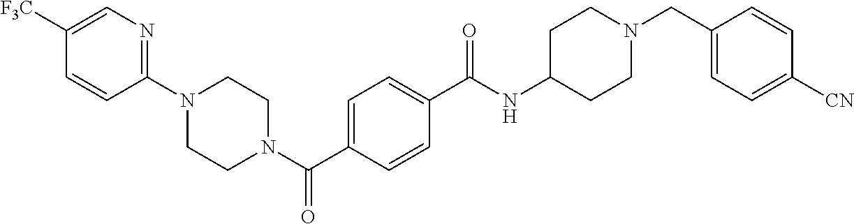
C1(N2CCN(C(=O)C3=CC=C(C(=O)NC4CCN(CC5=CC=C([CN])C=C5)CC4)C=C3)CC2)=NC=C([F3C])C=C1
